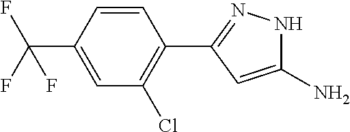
C1(N)=CC(C2=C(Cl)C=C(C(F)(F)F)C=C2)=NN1
